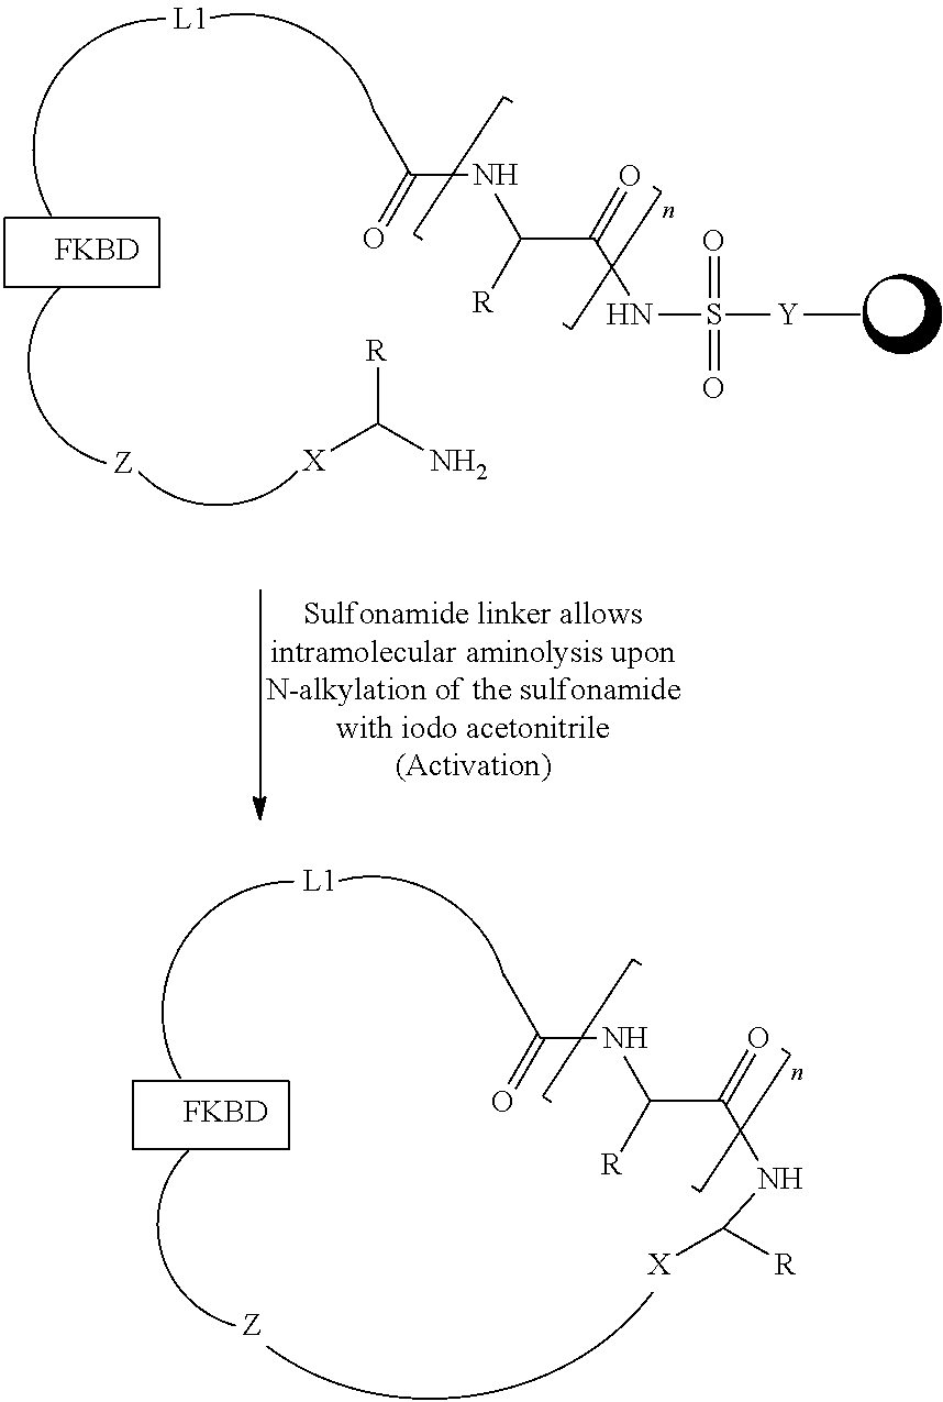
CC(=O)NC(C(=O)NC([R])[X])[R].[FKBD].CC(=O)NC(C(=O)NS([Y]C)(=O)=O)[R].[FKBD].[X]C(N)[R]
